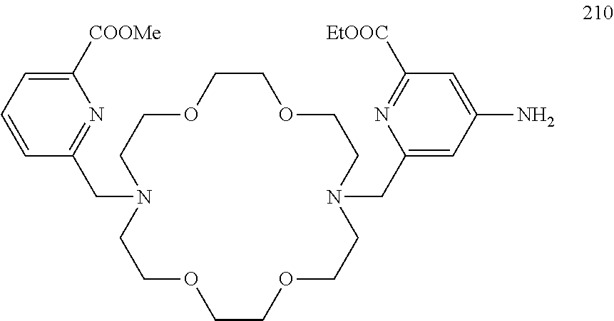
C1([COOMe])=CC=CC(CN2CCOCCOCCN(CC3=CC(N)=CC([EtOOC])=N3)CCOCCOCC2)=N1
